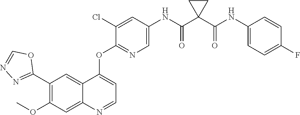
C1(OC)=C(C2=NN=CO2)C=C2C(=C1)N=CC=C2OC1=NC=C(NC(C2(C(NC3=CC=C(F)C=C3)=O)CC2)=O)C=C1Cl
